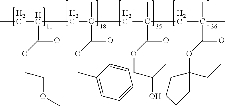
CCC(CC(CC(CC(C)(C)C(OC1(CC)CCCC1)=O)(C)C(OCC(C)O)=O)(C)C(=O)OCC1=CC=CC=C1)C(OCCOC)=O
